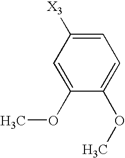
C1=C(OC)C(OC)=CC=C1[X3]
